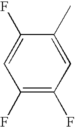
C1(F)=C(F)C=C(C)C(F)=C1
